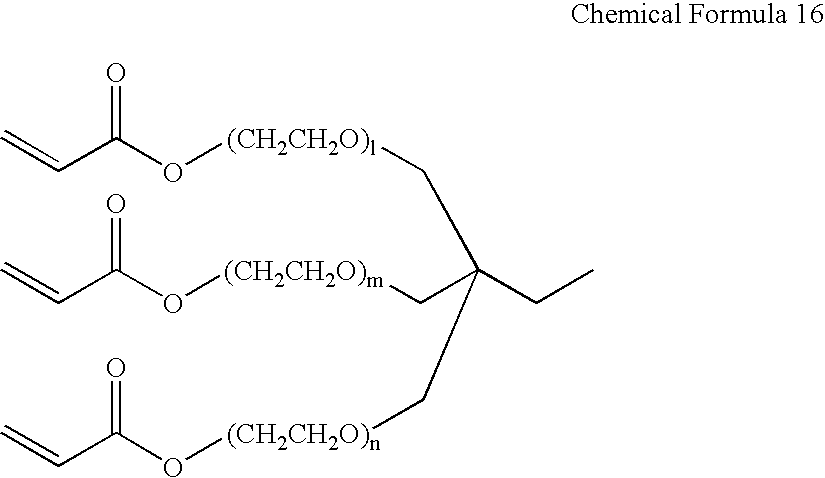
C=CC(O[(CH2CH2O)l]CC(CC)(C[(CH2CH2O)m]OC(C=C)=O)C[(CH2CH2O)n]OC(C=C)=O)=O
